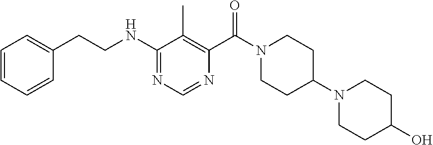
C(NC1=NC=NC(C(N2CCC(N3CCC(O)CC3)CC2)=O)=C1C)CC1=CC=CC=C1
